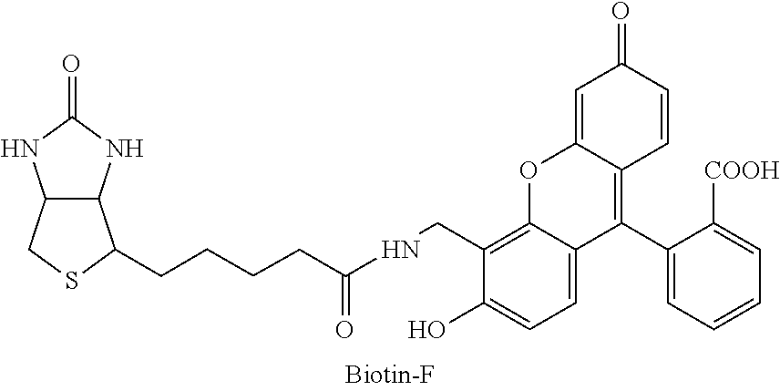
N(C(CCCCC1C2NC(=O)NC2CS1)=O)CC1=C2C(=CC=C1O)C(C1=CC=CC=C1[COOH])=C1C(=CC(=O)C=C1)O2
